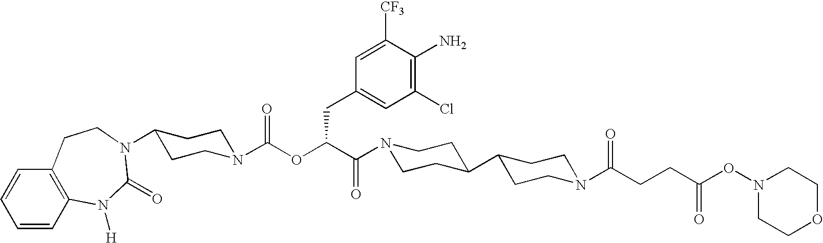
C1=CC2=C(C=C1)CCN(C1CCN(C(OC(CC3=CC(Cl)=C(N)C([CF3])=C3)C(=O)N3CCC(C4CCN(C(=O)CCC(ON5CCOCC5)=O)CC4)CC3)=O)CC1)C(=O)N2[H]
